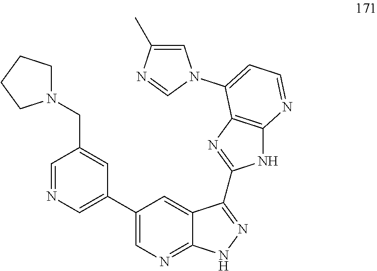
C(C1=CC(C2=CN=C3C(=C2)C(C2=NC4=C(N2)N=CC=C4N2C=C(C)N=C2)=NN3)=CN=C1)N1CCCC1
